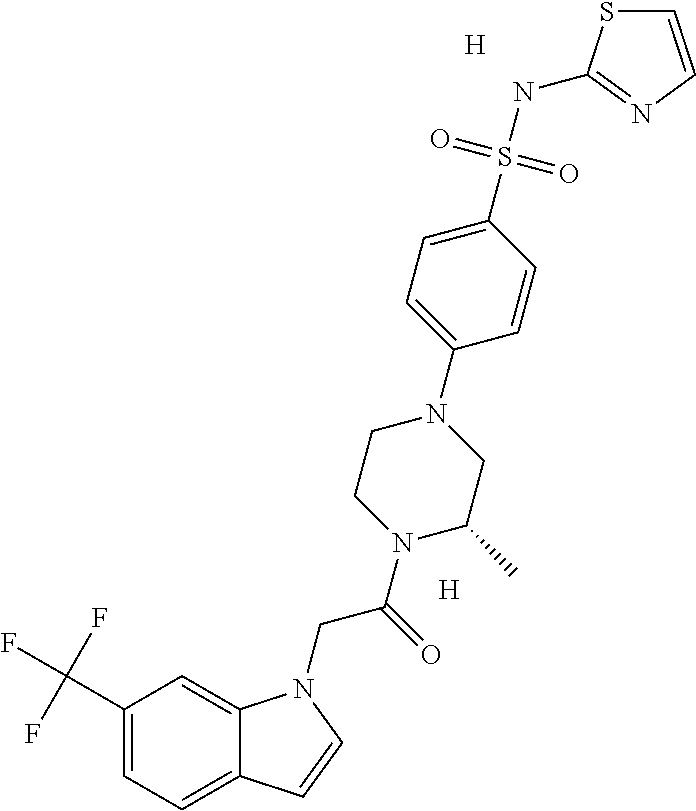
[H].[H].C1(C(F)(F)F)=CC=C2C(=C1)N(CC(=O)N1CCN(C3=CC=C(S(NC4=NC=CS4)(=O)=O)C=C3)CC1C)C=C2
